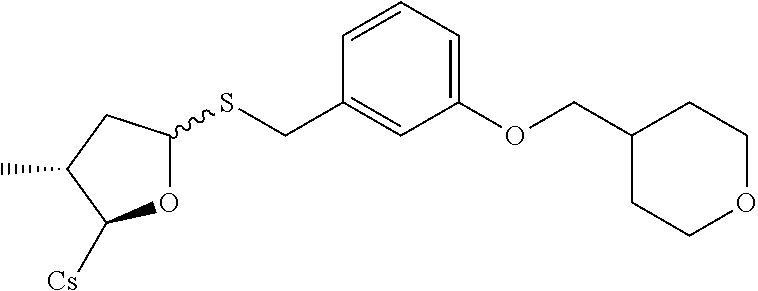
O1C(SCC2=CC(OCC3CCOCC3)=CC=C2)CC(C)C1[Cs]
